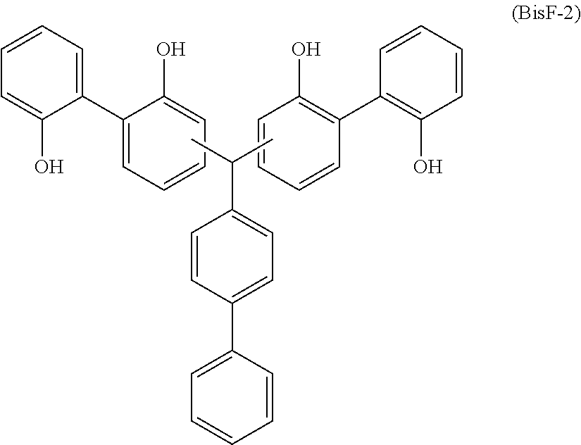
C1=C(C2=CC=CC=C2O)C(O)=CC=C1.C1=CC(O)=C(C2=C(O)C=CC=C2)C=C1.C1(C(C)C)=CC=C(C2=CC=CC=C2)C=C1
